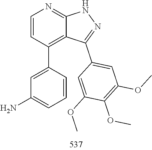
O(C)C1=C(OC)C(OC)=CC(C2=NNC3=NC=CC(C4=CC(N)=CC=C4)=C23)=C1
